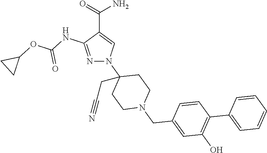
C(C1=CN(C2(CC#N)CCN(CC3=CC(O)=C(C4=CC=CC=C4)C=C3)CC2)N=C1NC(OC1CC1)=O)(=O)N
